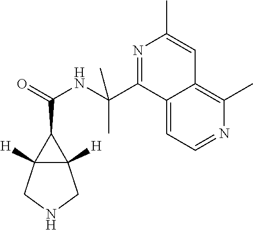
N1=C(C(NC(=O)C2C3([H])C2([H])CNC3)(C)C)C2=CC=NC(C)=C2C=C1C
